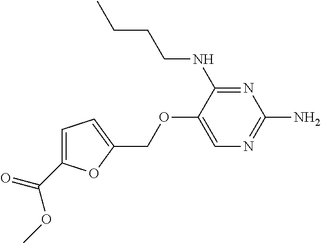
C1=C(C(=O)OC)OC(COC2=CN=C(N)N=C2NCCCC)=C1
